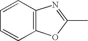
C1=CC2=C(C=C1)N=C(C)O2
